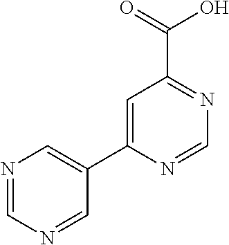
C1=C(C2=CN=CN=C2)N=CN=C1C(=O)O
